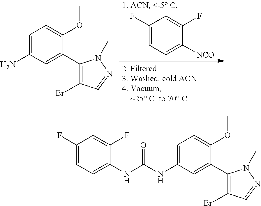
C1(F)=CC=C([NCO])C(F)=C1.NC1=CC=C(OC)C(C2=C(Br)C=NN2C)=C1.N(C1=CC=C(OC)C(C2=C(Br)C=NN2C)=C1)C(NC1=CC=C(F)C=C1F)=O
